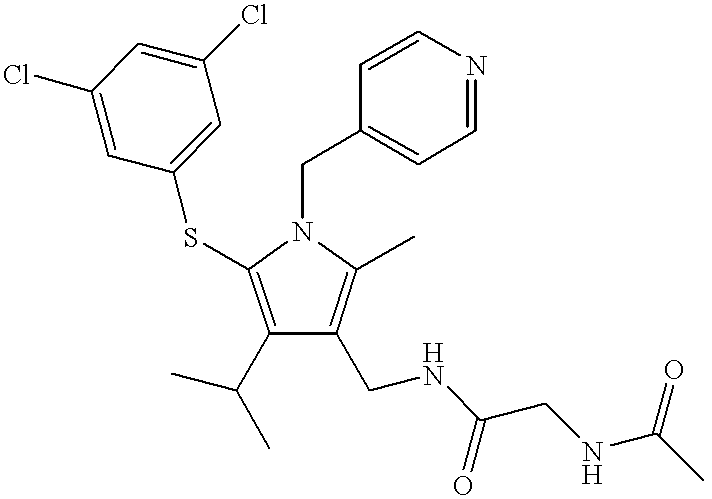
C1(C(C)C)=C(SC2=CC(Cl)=CC(Cl)=C2)N(CC2=CC=NC=C2)C(C)=C1CNC(CNC(C)=O)=O
